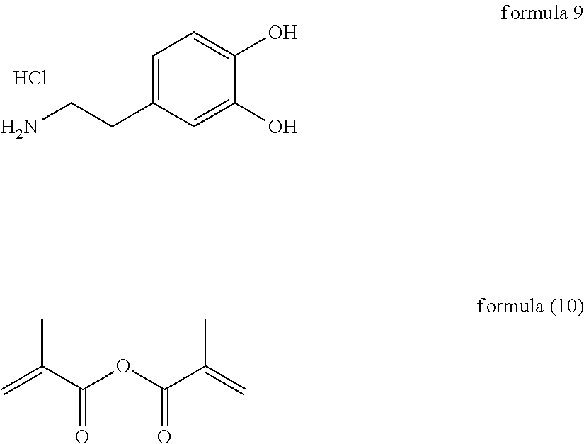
C1=C(CCN)C=C(O)C(O)=C1.Cl.C=C(C(OC(C(=C)C)=O)=O)C
